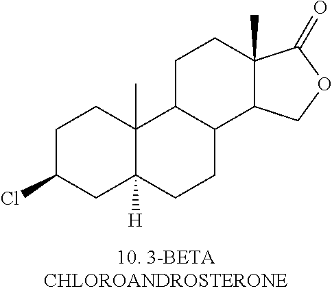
C1C(Cl)CC2([H])C(C)(C1)C1C(CC2)C2C(C)(CC1)C(=O)OC2
